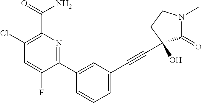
C1(C2=CC(C#CC3(O)C(=O)N(C)CC3)=CC=C2)=NC(C(=O)N)=C(Cl)C=C1F
